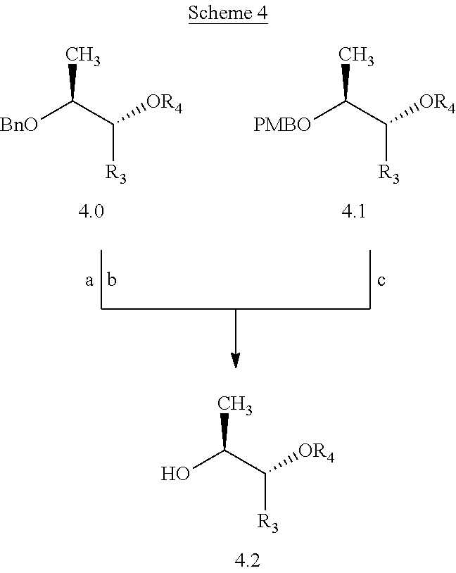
[BnO]C(C([OR4])[R3])C.[PMBO]C(C([OR4])[R3])C.OC(C([OR4])[R3])C
